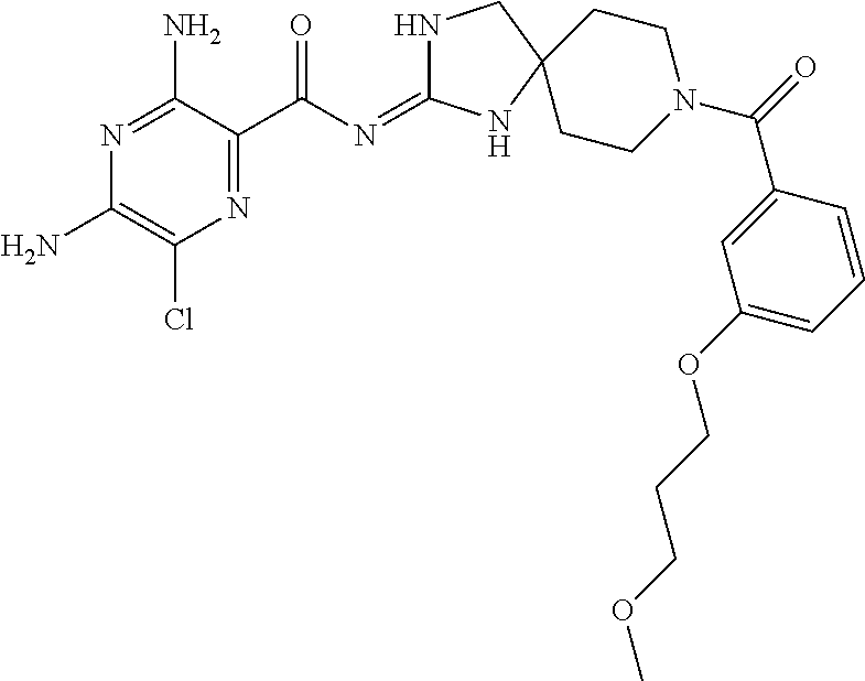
N1=C(N)C(C(N=C2NCC3(N2)CCN(C(C2=CC(OCCCOC)=CC=C2)=O)CC3)=O)=NC(Cl)=C1N
